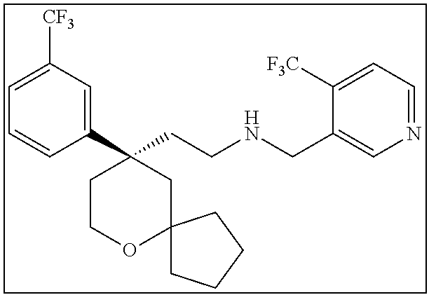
C1(C2(CCNCC3=CN=CC=C3[F3C])CCOC3(C2)CCCC3)=CC([CF3])=CC=C1
